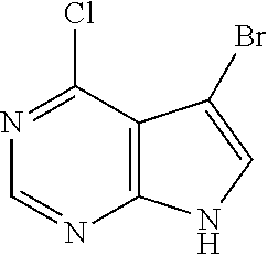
ClC1=NC=NC2=C1C(Br)=CN2
